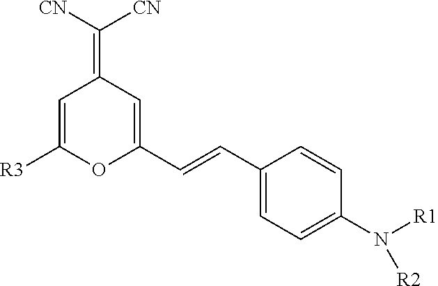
C1(C=CC2=CC(=C([CN])[CN])C=C([R3])O2)=CC=C(N([R2])[R1])C=C1
